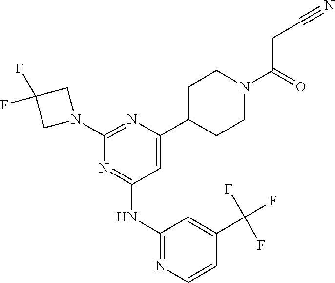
N1=C(NC2=NC=CC(C(F)(F)F)=C2)C=C(C2CCN(C(=O)CC#N)CC2)N=C1N1CC(F)(F)C1
